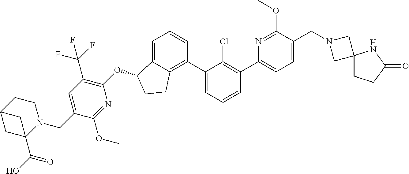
O(C1C2=CC=CC(C3=CC=CC(C4=CC=C(CN5CC6(C5)CCC(=O)N6)C(OC)=N4)=C3Cl)=C2CC1)C1=C(C(F)(F)F)C=C(CN2CCC3CC2(C(O)=O)C3)C(OC)=N1
